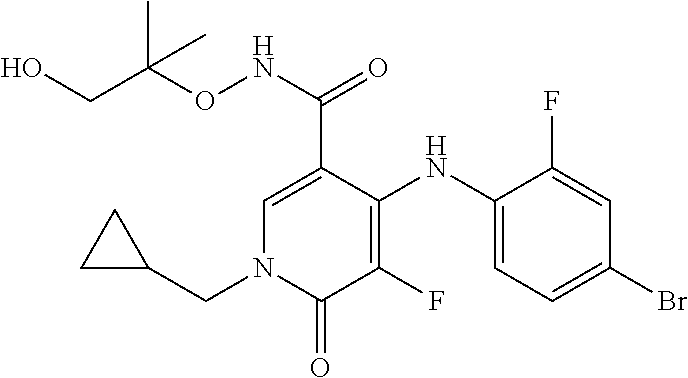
C1(NC2=C(F)C(=O)N(CC3CC3)C=C2C(NOC(CO)(C)C)=O)=CC=C(Br)C=C1F
